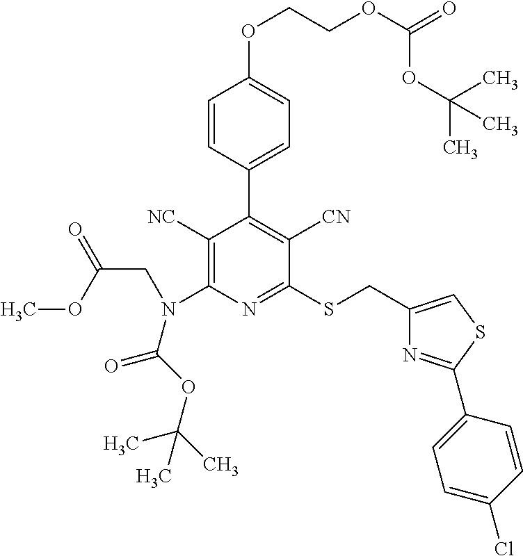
C1([NC])=C(N(CC(=O)OC)C(OC(C)(C)C)=O)N=C(SCC2=CSC(C3=CC=C(Cl)C=C3)=N2)C([CN])=C1C1=CC=C(OCCOC(=O)OC(C)(C)C)C=C1
